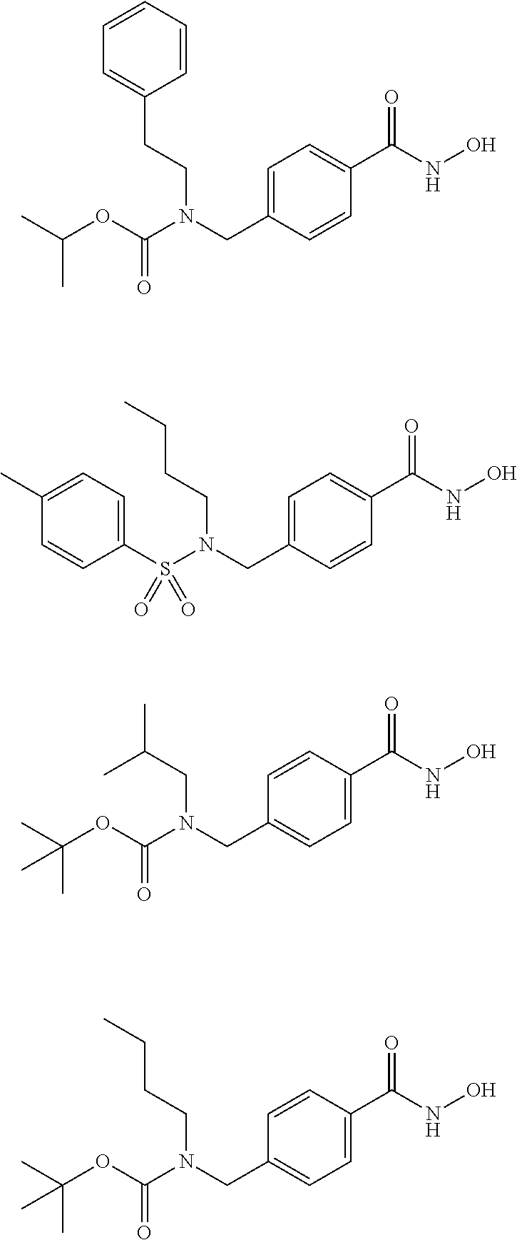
C1=CC=CC=C1CCN(CC1=CC=C(C(=O)NO)C=C1)C(OC(C)C)=O.CCCCN(CC1=CC=C(C(=O)NO)C=C1)S(C1=CC=C(C)C=C1)(=O)=O.CC(CN(CC1=CC=C(C(=O)NO)C=C1)C(OC(C)(C)C)=O)C.CCCCN(CC1=CC=C(C(=O)NO)C=C1)C(OC(C)(C)C)=O
